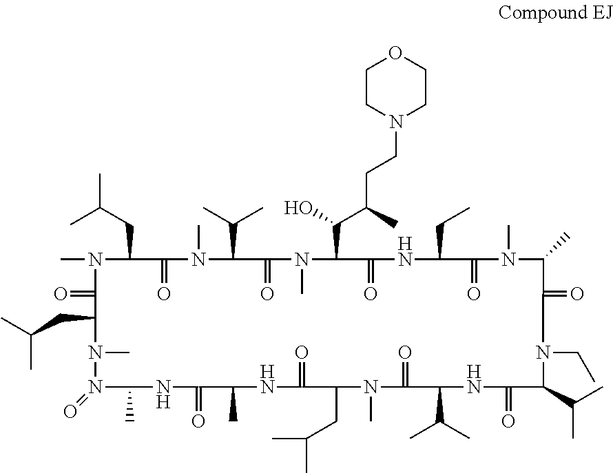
N1(C)C(CC(C)C)C(=O)N(C)C(C(C)C)C(=O)N(C)C(C(C(C)CCN2CCOCC2)O)C(=O)NC(CC)C(=O)N(C)C(C)C(=O)N(CC)C(C(C)C)C(=O)NC(C(C)C)C(=O)N(C)C(CC(C)C)C(=O)NC(C)C(=O)NC(C)N(=O)N(C)C(CC(C)C)C1=O
